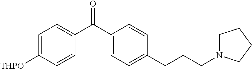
C1=C([THPO])C=CC(C(C2=CC=C(CCCN3CCCC3)C=C2)=O)=C1
